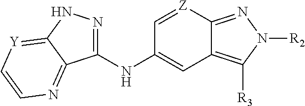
C1(NC2=CC3=C([R3])N([R2])N=C3[Z]=C2)=NNC2=[Y]C=CN=C12
